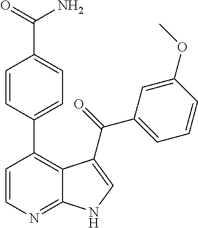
C1=CC(C2=C3C(=NC=C2)NC=C3C(=O)C2=CC=CC(OC)=C2)=CC=C1C(=O)N
